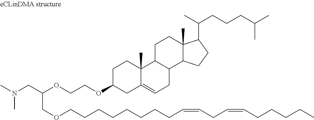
C1C(OCCOC(CN(C)C)COCCCCCCCCC=CCC=CCCCCC)CC2=CCC3C(C2(C)C1)CCC1(C)C3CCC1C(C)CCCC(C)C
